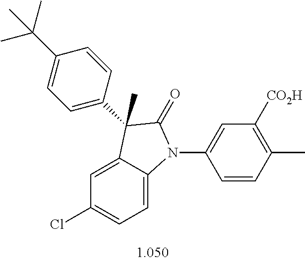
C1=C2C(=CC=C1Cl)N(C1=CC([CO2H])=C(C)C=C1)C(=O)C2(C)C1=CC=C(C(C)(C)C)C=C1
